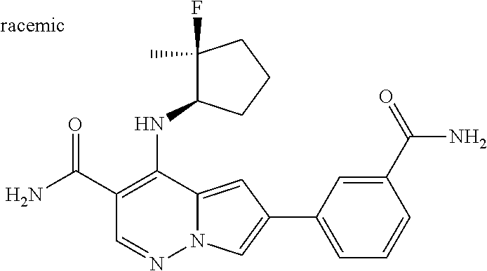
O=C(C1=C(NC2C(F)(C)CCC2)C2=CC(C3=CC=CC(C(=O)N)=C3)=CN2N=C1)N
